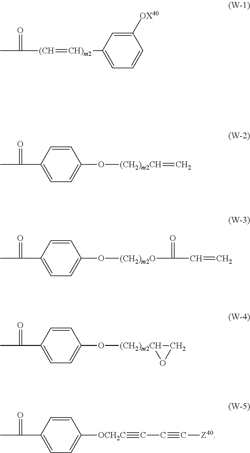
CC([(CH]=[CH)m2]C1=CC=CC([OX40])=C1)=O.CC(C1=CC=C(O[(CH2)m2CH]=C)C=C1)=O.CC(C1=CC=C(O[(CH2)m2O]C(C=C)=O)C=C1)=O.CC(C1=CC=C(O[(CH2)m2CH]2OC2)C=C1)=O.CC(C1=CC=C([OCH2C]#CC#C[Z40])C=C1)=O
